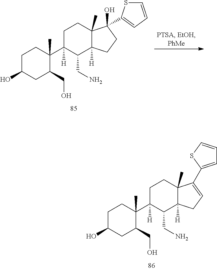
C1C(O)CC(CO)C(C2([H])C(CN)C3([H])C(C)(CC2)C(C2=CC=CS2)=CC3)(C)C1.C1C(O)CC(CO)C(C2([H])C(CN)C3([H])C(C)(CC2)C(O)(C2=CC=CS2)CC3)(C)C1
